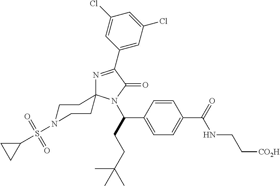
N1=C(C2=CC(Cl)=CC(Cl)=C2)C(=O)N(C(C2=CC=C(C(NCC[CO2H])=O)C=C2)CCC(C)(C)C)C12CCN(S(C1CC1)(=O)=O)CC2
